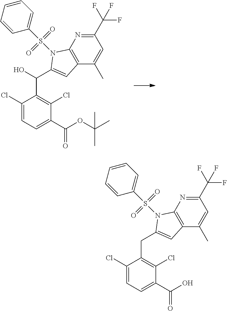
C1(Cl)=CC=C(C(OC(C)(C)C)=O)C(Cl)=C1C(O)C1=CC2=C(N=C(C(F)(F)F)C=C2C)N1S(C1=CC=CC=C1)(=O)=O.C1(Cl)=CC=C(C(O)=O)C(Cl)=C1CC1=CC2=C(N=C(C(F)(F)F)C=C2C)N1S(C1=CC=CC=C1)(=O)=O
